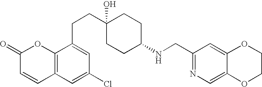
C12=C(C=C(Cl)C=C1CCC1(O)CCC(NCC3=NC=C4C(=C3)OCCO4)CC1)C=CC(=O)O2
